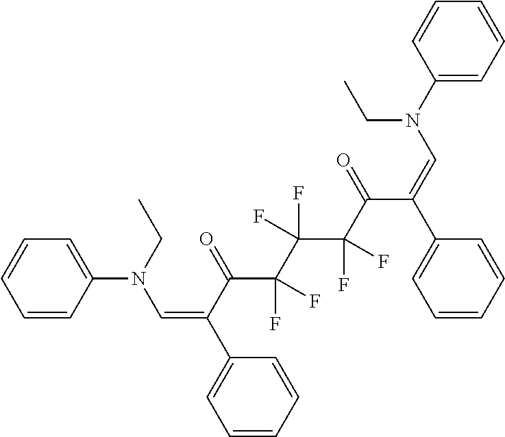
C1=CC(N(CC)C=C(C2=CC=CC=C2)C(=O)C(F)(C(C(F)(F)C(=O)C(C2=CC=CC=C2)=CN(C2=CC=CC=C2)CC)(F)F)F)=CC=C1
